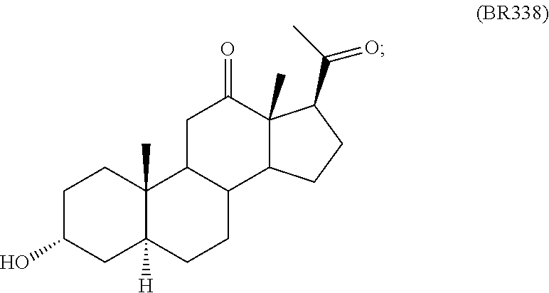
C1C(O)CC2([H])C(C)(C1)C1C(CC2)C2C(C)(C(=O)C1)C(C(C)=O)CC2
